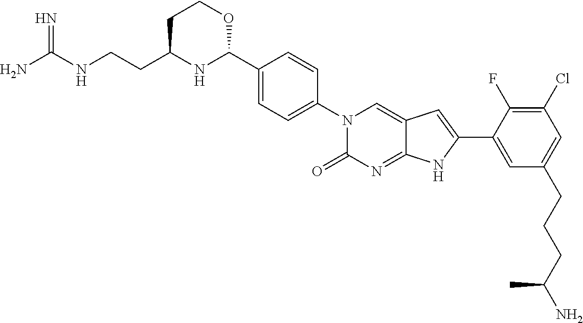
C(CC1NC(C2=CC=C(N3C(=O)N=C4C(=C3)C=C(C3=CC(CCCC(N)C)=CC(Cl)=C3F)N4)C=C2)OCC1)NC(N)=N
